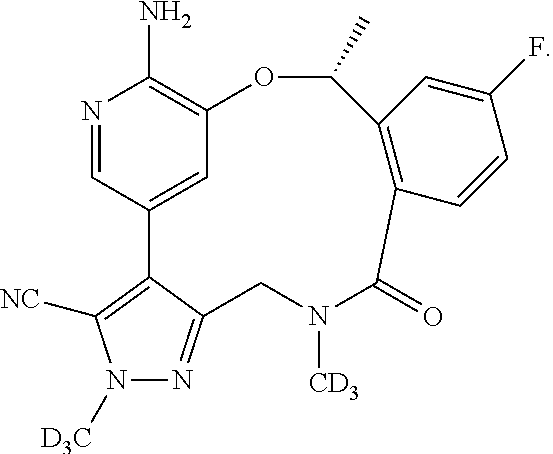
N1([D3C])N=C2C(=C1[NC])C1=CC(=C(N)N=C1)OC(C)C1=C(C=CC(F)=C1)C(=O)N([CD3])C2
